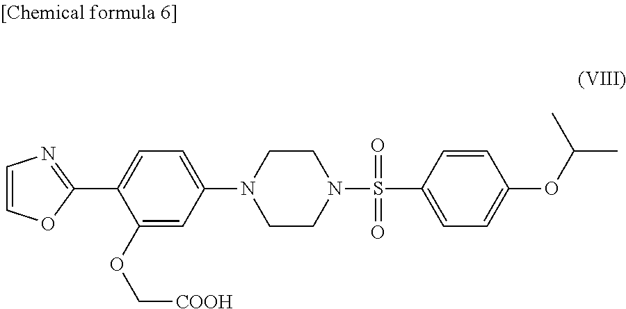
C1(OC[COOH])=CC(N2CCN(S(C3=CC=C(OC(C)C)C=C3)(=O)=O)CC2)=CC=C1C1=NC=CO1
